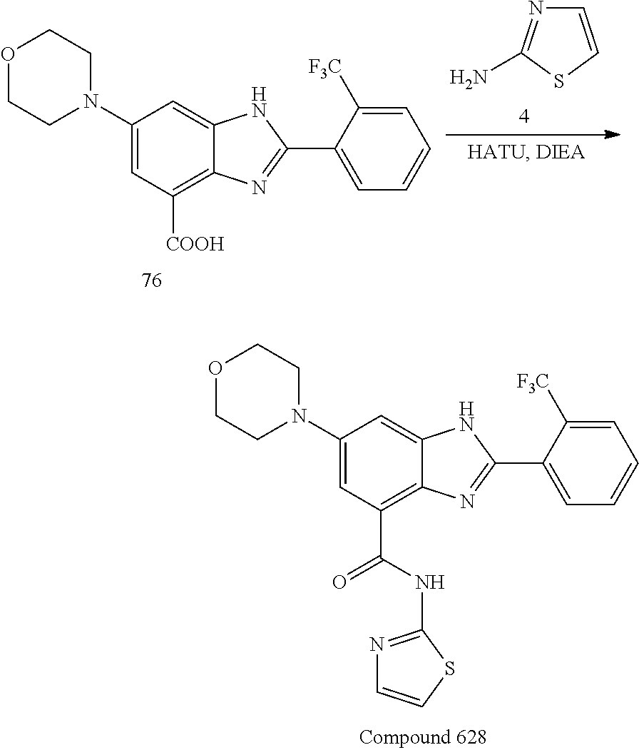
C1(N2CCOCC2)=CC(C(=O)NC2=NC=CS2)=C2C(=C1)NC(C1=CC=CC=C1[F3C])=N2.C1(N2CCOCC2)=CC([COOH])=C2C(=C1)NC(C1=CC=CC=C1[F3C])=N2.C1=CSC(N)=N1
